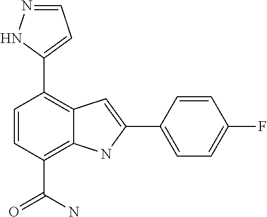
C1(C2=CC=NN2)=C2C(=C(C(N)=O)C=C1)NC(C1=CC=C(F)C=C1)=C2
